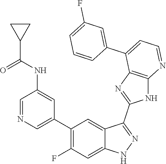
C1=NC=C(C2=C(F)C=C3C(=C2)C(C2=NC4=C(N2)N=CC=C4C2=CC(F)=CC=C2)=NN3)C=C1NC(C1CC1)=O
